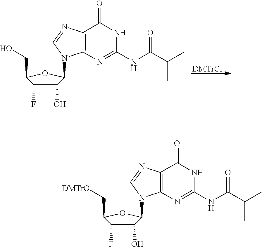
C1(O)C(F)C(C[DMTrO])OC1N1C2=C(C(=O)NC(NC(C(C)C)=O)=N2)N=C1.C1(O)C(F)C(CO)OC1N1C2=C(C(=O)NC(NC(C(C)C)=O)=N2)N=C1.[DMTrCl]
